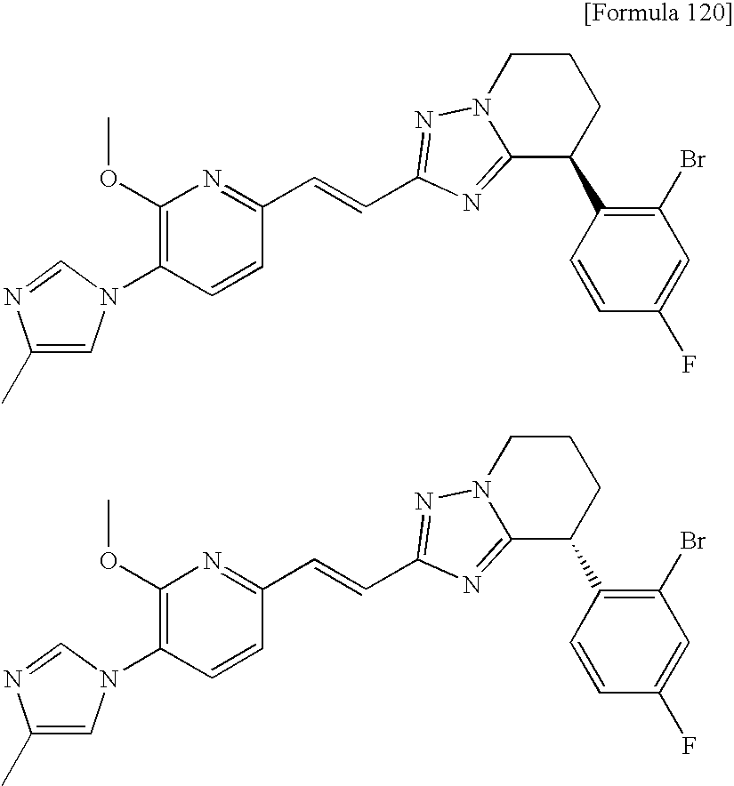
C1(C)=CN(C2=C(OC)N=C(C=CC3=NN4CCCC(C5=C(Br)C=C(F)C=C5)C4=N3)C=C2)C=N1.C1(C)=CN(C2=C(OC)N=C(C=CC3=NN4CCCC(C5=C(Br)C=C(F)C=C5)C4=N3)C=C2)C=N1
